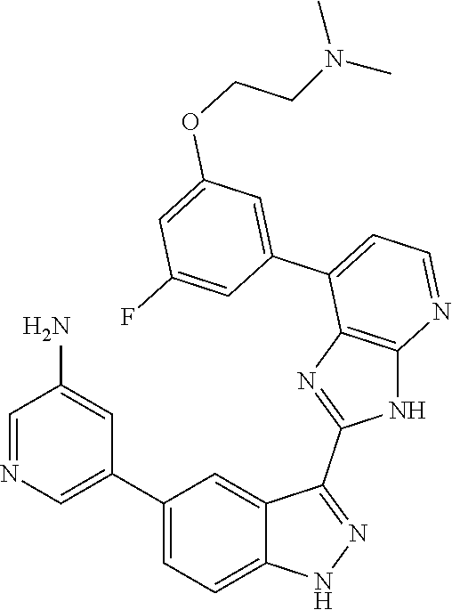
C1=NC=C(C2=CC=C3C(=C2)C(C2=NC4=C(N2)N=CC=C4C2=CC(OCCN(C)C)=CC(F)=C2)=NN3)C=C1N
